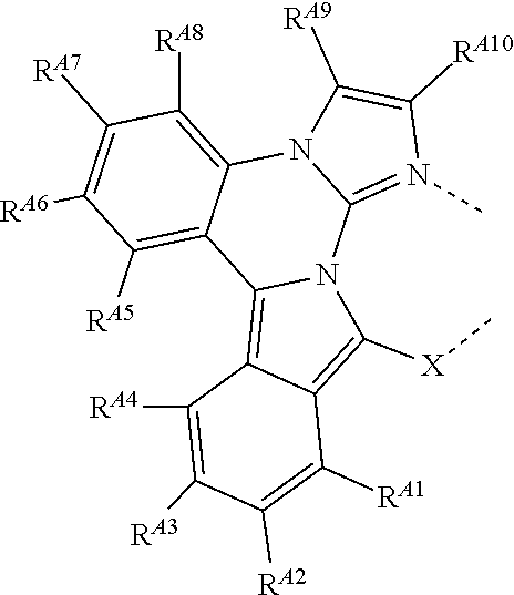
C1([RA8])=C2N3C(=N(C)C([RA10])=C3[RA9])N3C(=C4C(=C3[X]C)C([RA1])=C([RA2])C([RA3])=C4[RA4])C2=C([RA5])C([RA6])=C1[RA7]
